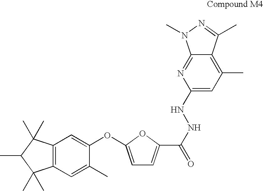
C12=C(C=C(C)C(OC3=CC=C(C(NNC4=CC(C)=C5C(=N4)N(C)N=C5C)=O)O3)=C1)C(C)(C)C(C)C2(C)C
